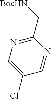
C1(C[BocHN])=NC=C(Cl)C=N1
